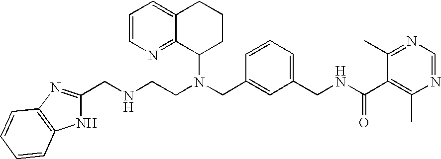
N(CC1=CC(CNC(C2=C(C)N=CN=C2C)=O)=CC=C1)(C1CCCC2=CC=CN=C12)CCNCC1=NC2=C(N1)C=CC=C2
